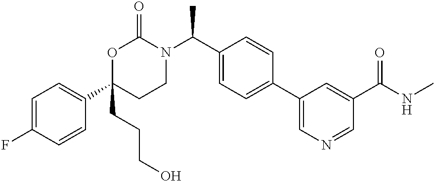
C1=C(F)C=CC(C2(CCCO)CCN(C(C3=CC=C(C4=CN=CC(C(NC)=O)=C4)C=C3)C)C(=O)O2)=C1
